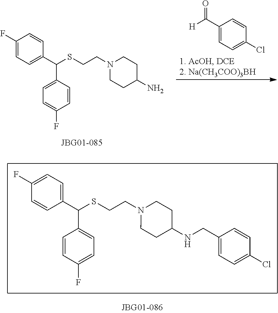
C1(C([H])=O)=CC=C(Cl)C=C1.C(CSC(C1=CC=C(F)C=C1)C1=CC=C(F)C=C1)N1CCC(N)CC1.N1(CCSC(C2=CC=C(F)C=C2)C2=CC=C(F)C=C2)CCC(NCC2=CC=C(Cl)C=C2)CC1
